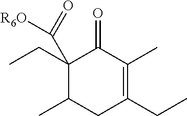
C1(CC)(C(=O)[R6O])C(C)CC(CC)=C(C)C1=O
